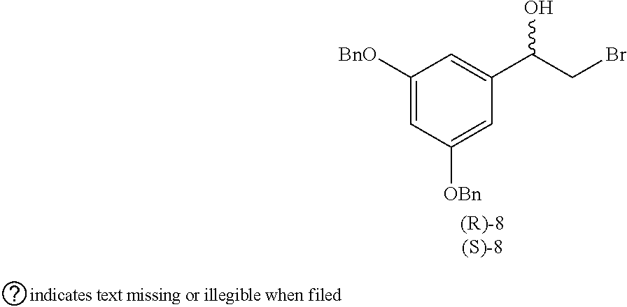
C1([BnO])=CC([OBn])=CC(C(CBr)O)=C1
